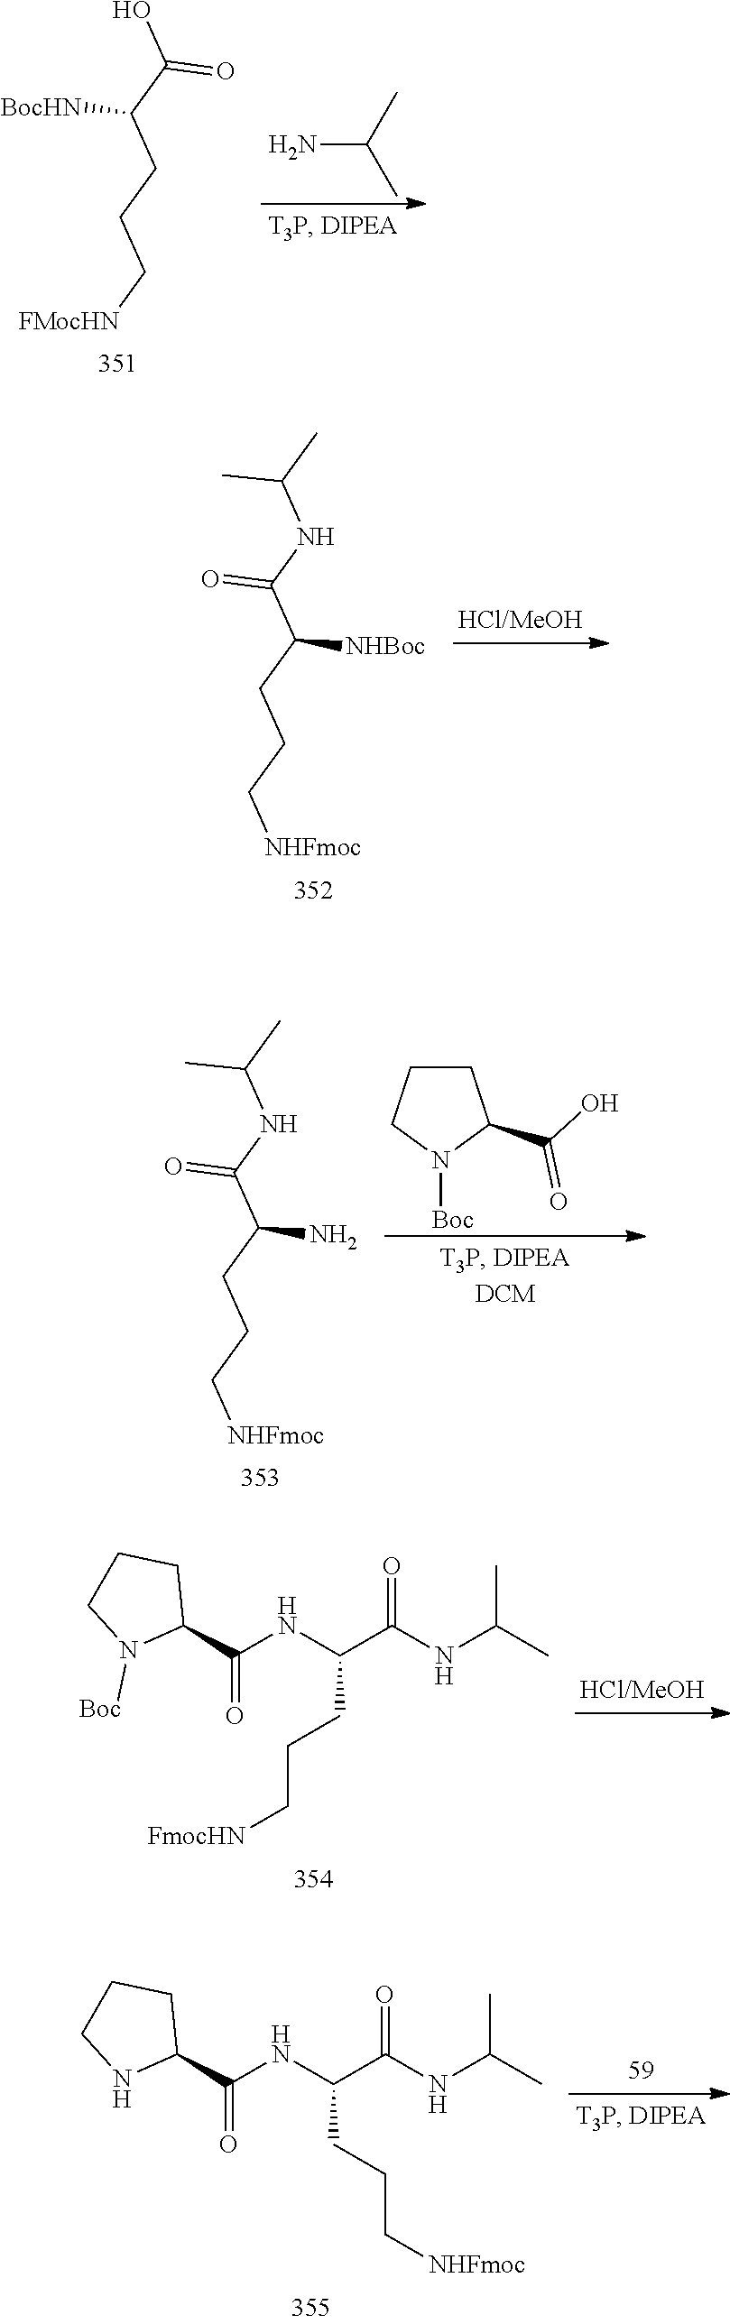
NC(C)C.OC(C(CCC[FMocHN])[BocHN])=O.C(NC(C(CCC[NHFmoc])[NHBoc])=O)(C)C.C1CCN([Boc])C1C(O)=O.C(NC(C(CCC[NHFmoc])N)=O)(C)C.C(NC(C(NC(C)C)=O)CCC[FmocHN])(C1CCCN1[Boc])=O.C(NC(C(NC(C)C)=O)CCC[NHFmoc])(C1CCCN1)=O
